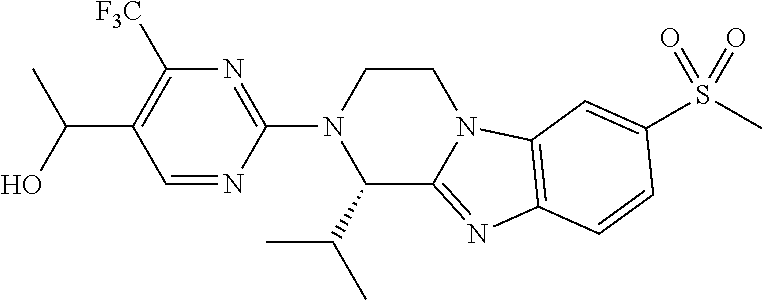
C1=NC(N2C(C(C)C)C3=NC4=C(N3CC2)C=C(S(C)(=O)=O)C=C4)=NC([F3C])=C1C(C)O
